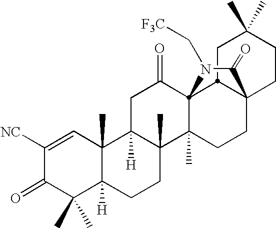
C1C(C)(C)CCC23CCC4(C)C5(C)C([H])(CC(=O)C4(C12)N(C[F3C])C3=O)C1(C)C([H])(CC5)C(C)(C)C(=O)C([NC])=C1
